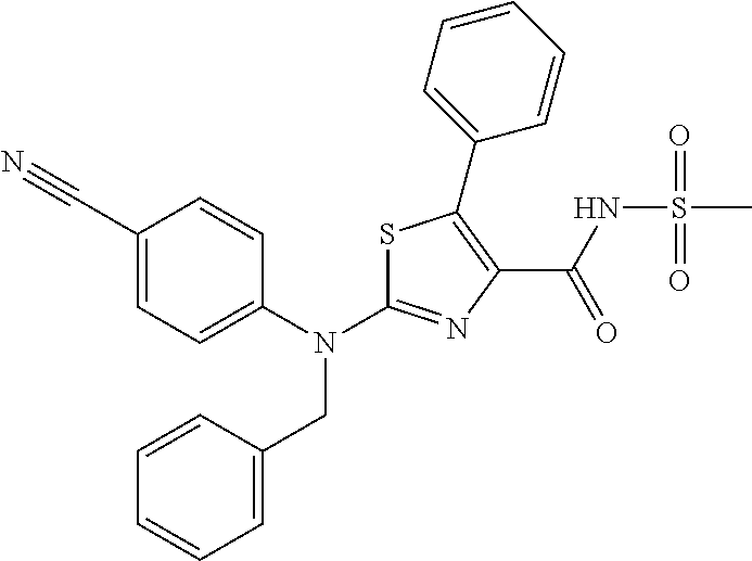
N(C1=NC(C(NS(C)(=O)=O)=O)=C(C2=CC=CC=C2)S1)(CC1=CC=CC=C1)C1=CC=C(C#N)C=C1
